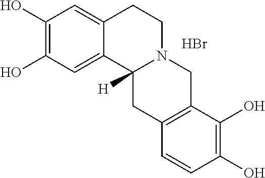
C1(O)=C(O)C=C2C(=C1)C1([H])N(CC2)CC2=C(C1)C=CC(O)=C2O.Br
